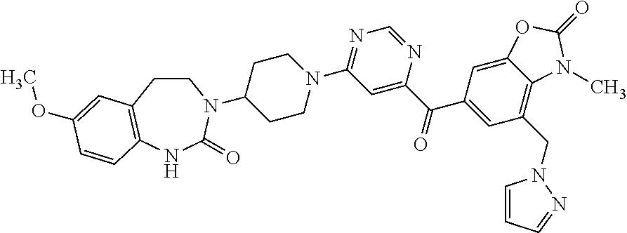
C1CC2=C(NC(=O)N1C1CCN(C3=NC=NC(C(=O)C4=CC(CN5C=CC=N5)=C5C(=C4)OC(=O)N5C)=C3)CC1)C=CC(OC)=C2
